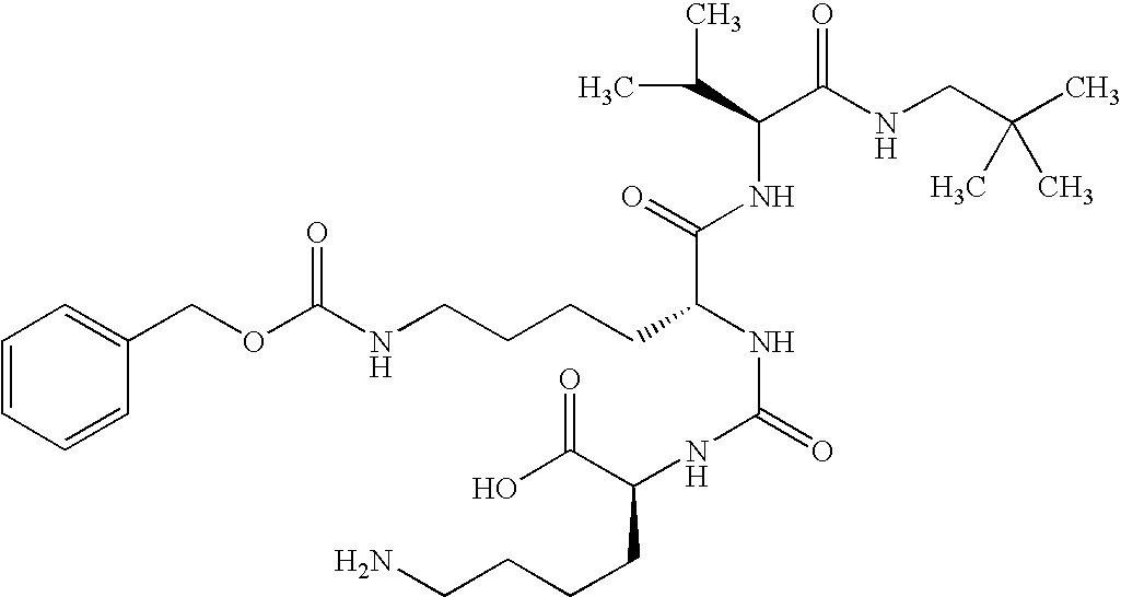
C1=CC=CC(COC(NCCCCC(NC(=O)NC(C(O)=O)CCCCN)C(NC(C(C)C)C(NCC(C)(C)C)=O)=O)=O)=C1
